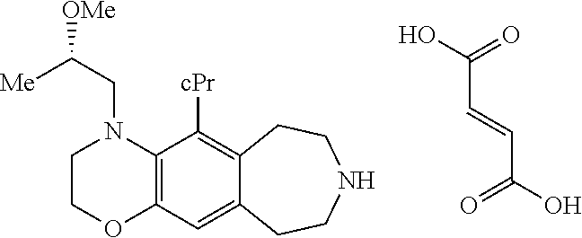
C1COC2=C(N1CC([OMe])[Me])C([cPr])=C1C(=C2)CCNCC1.C(C=CC(O)=O)(O)=O
